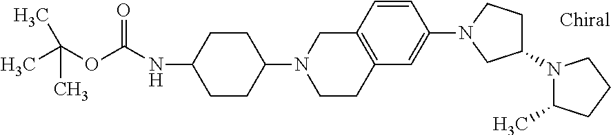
C1CC2=C(CN1C1CCC(NC(OC(C)(C)C)=O)CC1)C=CC(N1CC(N3C(C)CCC3)CC1)=C2
